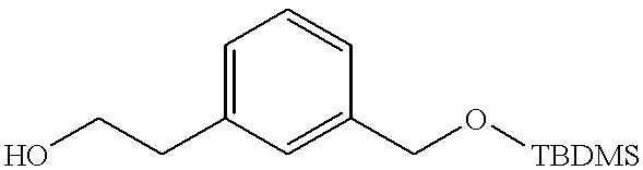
C1=C(CCO)C=C(CO[TBDMS])C=C1
